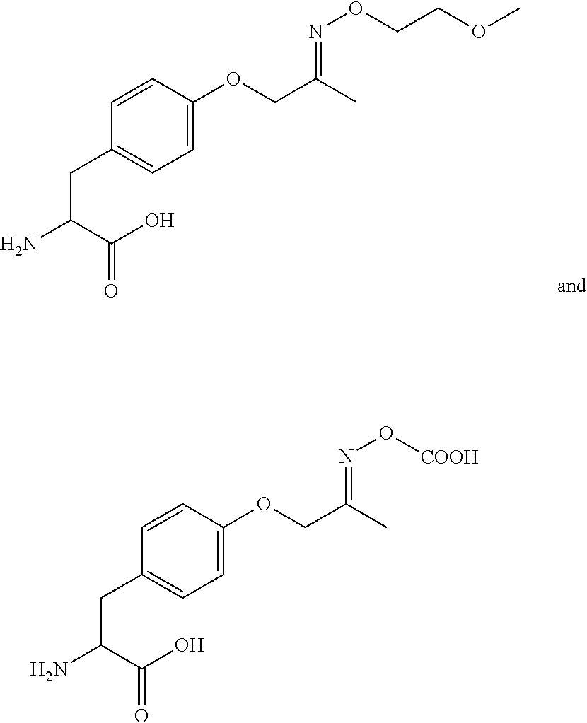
C1=C(OCC(C)=NOCCOC)C=CC(CC(N)C(O)=O)=C1.C1=C(OCC(C)=NO[COOH])C=CC(CC(N)C(O)=O)=C1
